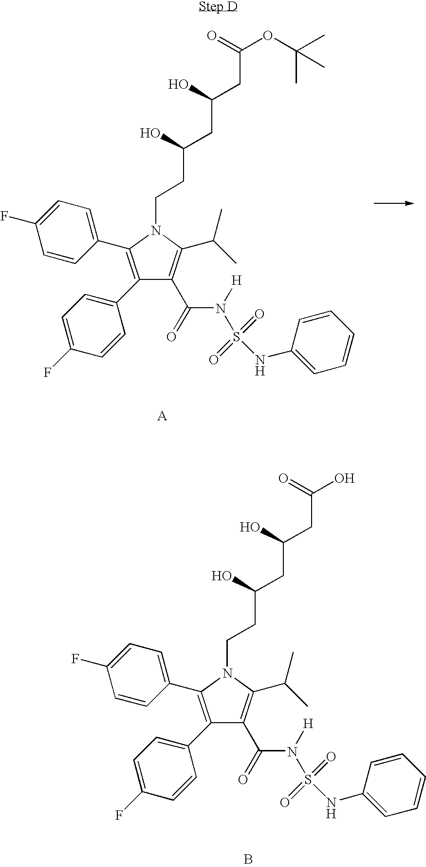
C1(C2=C(C3=CC=C(F)C=C3)C(C(=O)N([H])S(NC3=CC=CC=C3)(=O)=O)=C(C(C)C)N2CCC(CC(CC(OC(C)(C)C)=O)O)O)=CC=C(F)C=C1.C1(C2=C(C3=CC=C(F)C=C3)C(C(=O)N([H])S(NC3=CC=CC=C3)(=O)=O)=C(C(C)C)N2CCC(CC(CC(O)=O)O)O)=CC=C(F)C=C1.B
